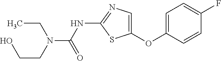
C1=C(OC2=CN=C(NC(=O)N(CCO)CC)S2)C=CC(F)=C1
